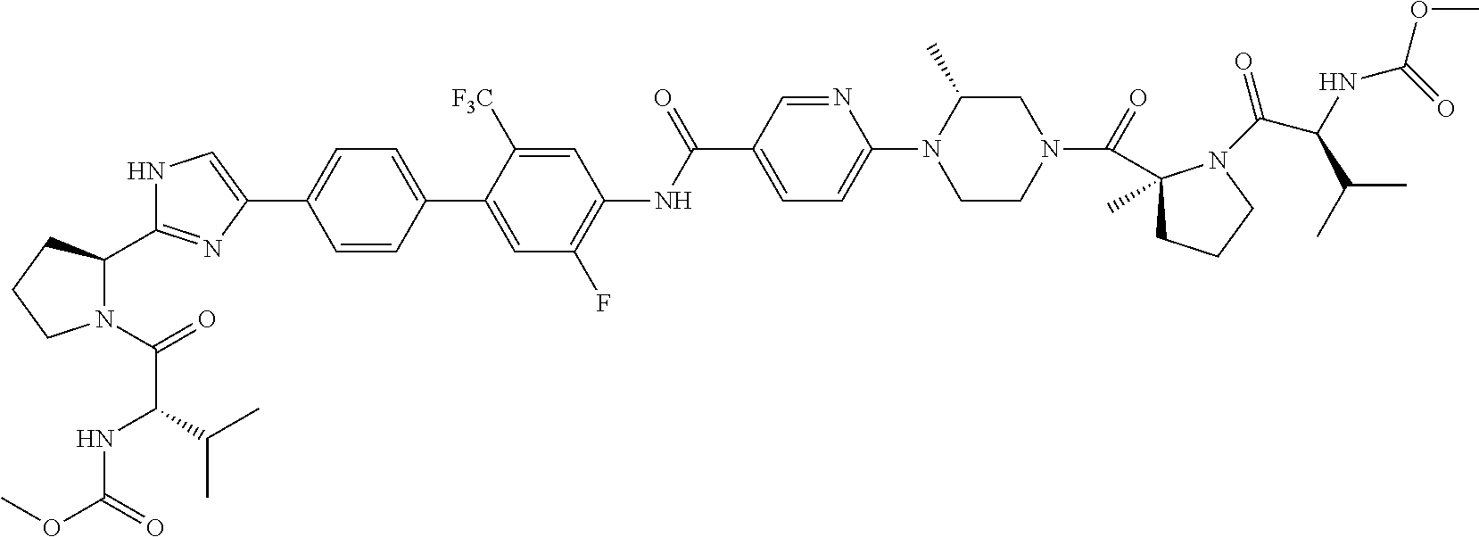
C1=CC(C2=CC(F)=C(NC(C3=CC=C(N4CCN(C(=O)C5(C)CCCN5C(C(C(C)C)NC(OC)=O)=O)CC4C)N=C3)=O)C=C2[F3C])=CC=C1C1=CNC(C2N(C(=O)C(NC(OC)=O)C(C)C)CCC2)=N1
